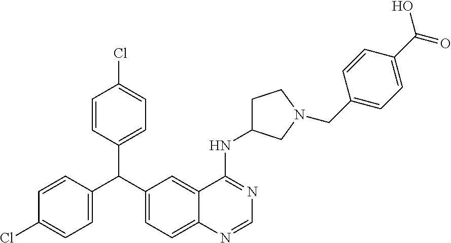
C1=CC(C(C2=CC=C(Cl)C=C2)C2=CC=C3C(=C2)C(NC2CCN(CC4=CC=C(C(O)=O)C=C4)C2)=NC=N3)=CC=C1Cl
